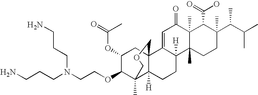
C1=C2C([H])(C3(C)C(C)(C1=O)C(C(=O)O)C(C(C(C)C)C)(C)CC3)CCC1([H])C3(C)C(OCCN(CCCN)CCCN)C(OC(=O)C)CC21COC3
